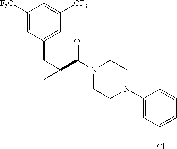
N1(C(C2C(C3=CC([CF3])=CC([F3C])=C3)C2)=O)CCN(C2=CC(Cl)=CC=C2C)CC1
